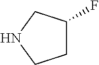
C1CNCC1F
